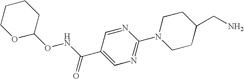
C1=NC(N2CCC(CN)CC2)=NC=C1C(NOC1OCCCC1)=O
